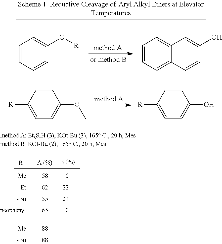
C1=CC=CC(O[R])=C1.C1=CC=C2C(=C1)C=C(O)C=C2.C1=CC([R])=CC=C1OC.C1=CC([R])=CC=C1O.[R]
